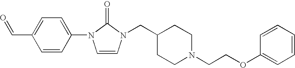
C1(N2C=CN(CC3CCN(CCOC4=CC=CC=C4)CC3)C2=O)=CC=C(C=O)C=C1
